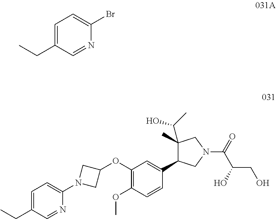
C1=C(CC)C=NC(Br)=C1.C1=C(CC)C=NC(N2CC(OC3=C(OC)C=CC(C4C(C)(C(C)O)CN(C(=O)C(O)CO)C4)=C3)C2)=C1
